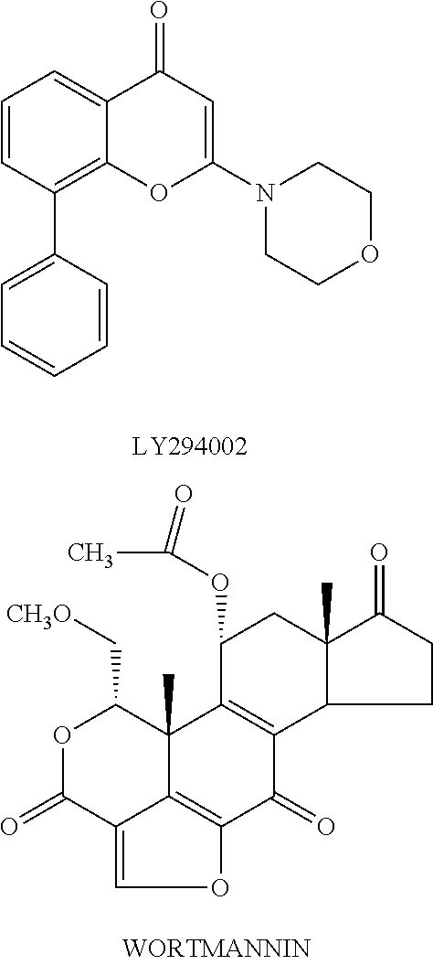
C1=CC(C2=C3C(=CC=C2)C(=O)C=C(N2CCOCC2)O3)=CC=C1.O1C(=O)C2=COC3=C2C(C)(C1C[CH3O])C1=C(C3=O)C2C(C)(CC1OC(C)=O)C(=O)CC2
